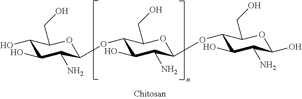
C1(O)C(O)C(N)C(OC2C(O)C(N)C(OC3C(O)C(N)C(O)OC3CO)OC2CO)OC1CO
